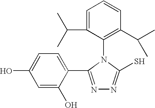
C1(N2C(S)=NN=C2C2=CC=C(O)C=C2O)=C(C(C)C)C=CC=C1C(C)C
